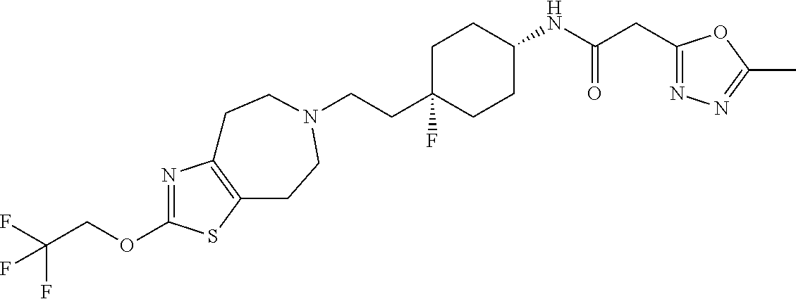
C(CC1(F)CCC(NC(CC2=NN=C(C)O2)=O)CC1)N1CCC2=C(N=C(OCC(F)(F)F)S2)CC1
